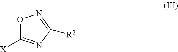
O1C([X])=NC([R2])=N1
